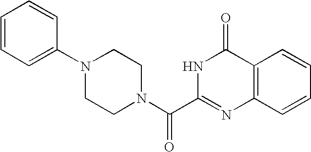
C1N(C2=CC=CC=C2)CCN(C(C2=NC3=C(C(=O)N2)C=CC=C3)=O)C1
